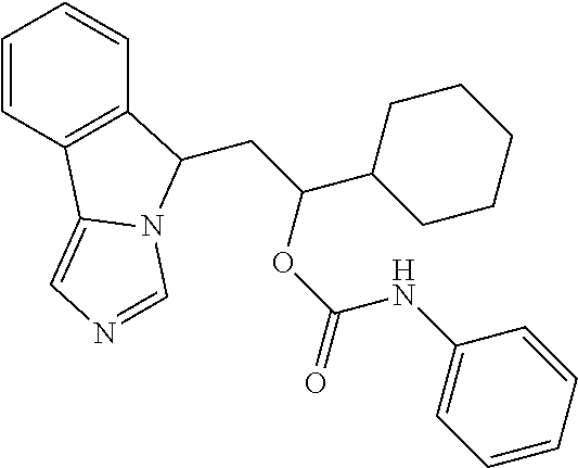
C1=CC2=C(C=C1)C(CC(C1CCCCC1)OC(NC1=CC=CC=C1)=O)N1C2=CN=C1
